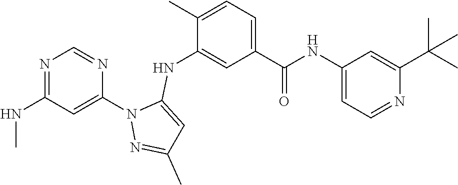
N1=C(NC)C=C(N2N=C(C)C=C2NC2=CC(C(NC3=CC=NC(C(C)(C)C)=C3)=O)=CC=C2C)N=C1
